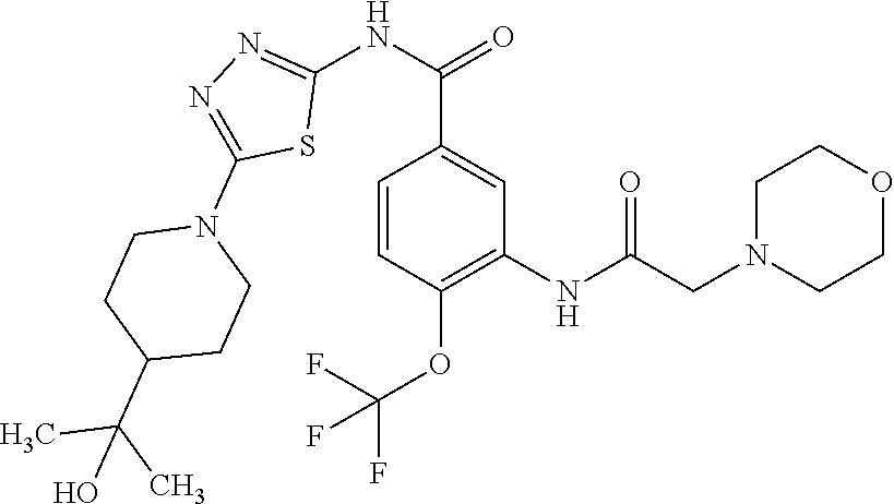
C1=CC(OC(F)(F)F)=C(NC(=O)CN2CCOCC2)C=C1C(=O)NC1=NN=C(N2CCC(C(C)(C)O)CC2)S1
